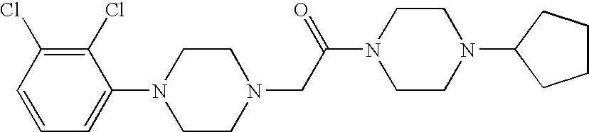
C1(N2CCN(CC(N3CCN(C4CCCC4)CC3)=O)CC2)=CC=CC(Cl)=C1Cl
